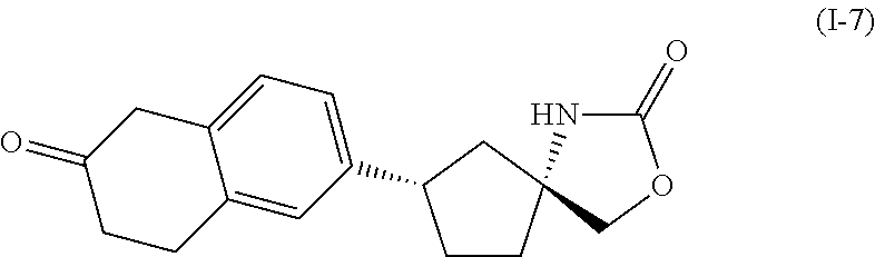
C1CC2(CC1C1=CC=C3C(=C1)CCC(=O)C3)COC(=O)N2
